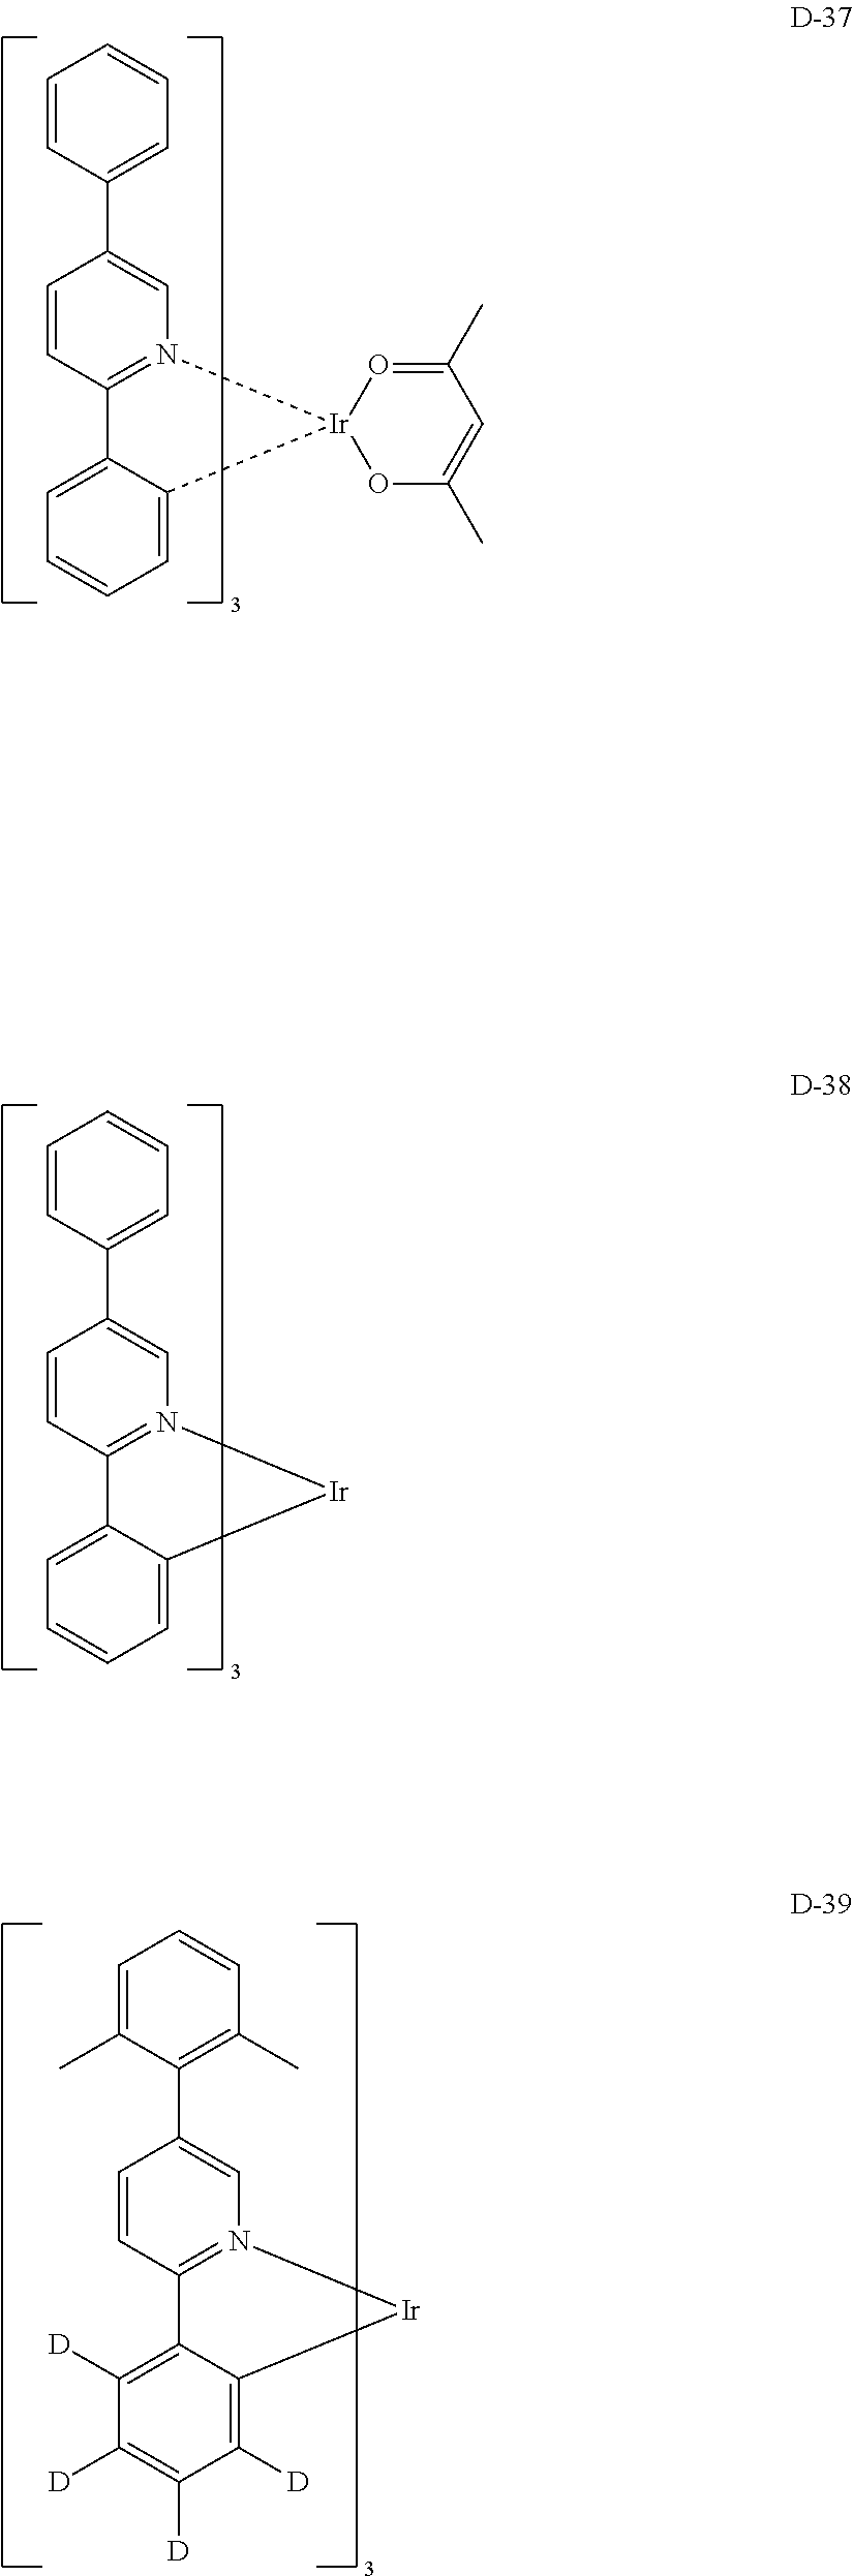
C1(C2=CC=CC=C2)=CN2=C(C=C1)C1=CC=CC=C1[Ir]21OC(C)=CC(C)=O1.C1(C2=CC=CC=C2)=CN2=C(C=C1)C1=CC=CC=C1[Ir]2.C1(C2=C(C)C=CC=C2C)=CN2=C(C=C1)C1=C([D])C([D])=C([D])C([D])=C1[Ir]2
